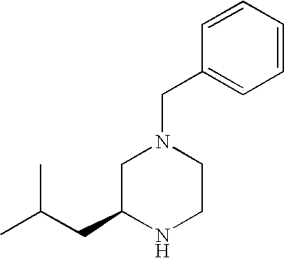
C1=CC=CC(CN2CC(CC(C)C)NCC2)=C1
